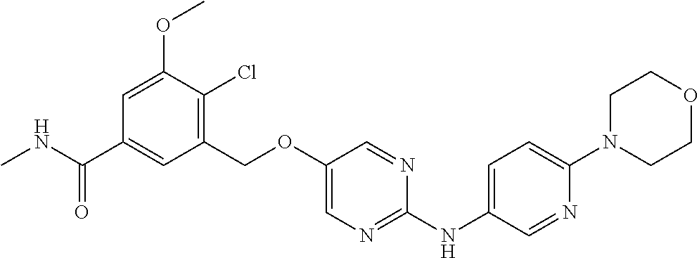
C1(COC2=CN=C(NC3=CC=C(N4CCOCC4)N=C3)N=C2)=C(Cl)C(OC)=CC(C(NC)=O)=C1
